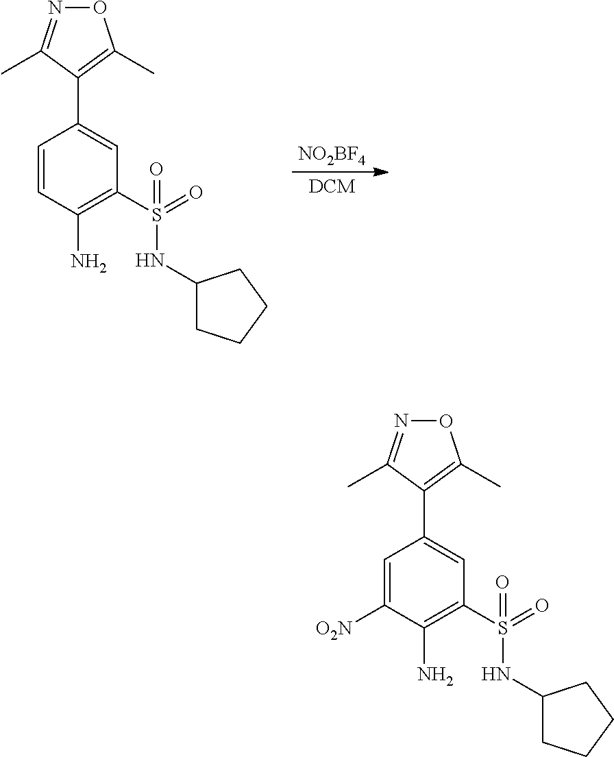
[NO2BF4].[DCM].C1=CC(N)=C(S(=O)(NC2CCCC2)=O)C=C1C1=C(C)ON=C1C.C1=C([O2N])C(N)=C(S(=O)(NC2CCCC2)=O)C=C1C1=C(C)ON=C1C
